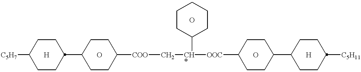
[C5H7]C1CCC(C2CCC([COO]C[CH*]([OOC]C3CCC(C4CCC([C5H11])CC4)CC3)C3CCCCC3)CC2)CC1.[H].O.O.O.[H]
